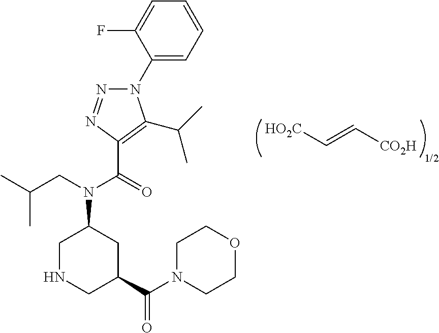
[HO2C]C=C[CO2H].[1/2].N1(C2=CC=CC=C2F)N=NC(C(=O)N(CC(C)C)C2CNCC(C(N3CCOCC3)=O)C2)=C1C(C)C
